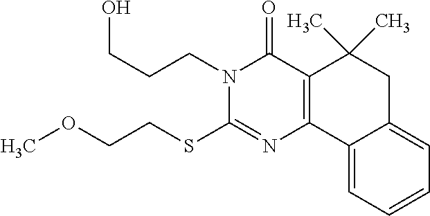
C12=CC=CC=C1CC(C)(C)C1=C2N=C(SCCOC)N(CCCO)C1=O
